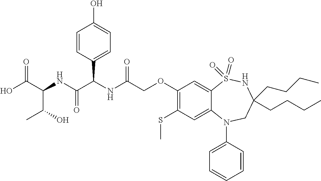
OC(C(NC(C(NC(COC1=C(SC)C=C2C(=C1)S(=O)(=O)NC(CCCC)(CCCC)CN2C1=CC=CC=C1)=O)C1=CC=C(O)C=C1)=O)C(C)O)=O
